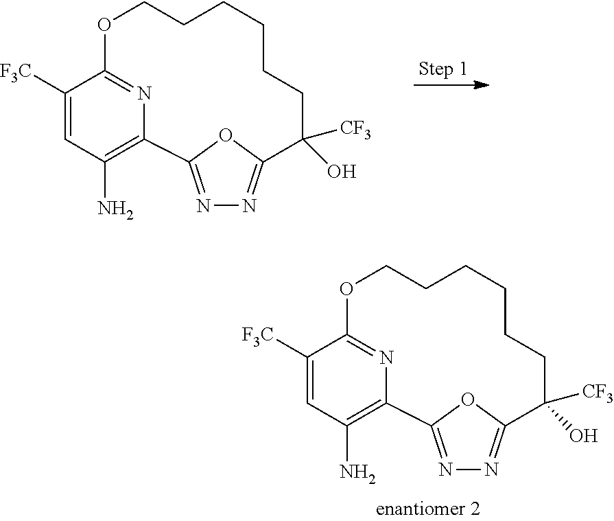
C1([F3C])=CC(N)=C2N=C1OCCCCCCC([CF3])(O)C1=NN=C2O1.C1([F3C])=CC(N)=C2N=C1OCCCCCCC([CF3])(O)C1=NN=C2O1
